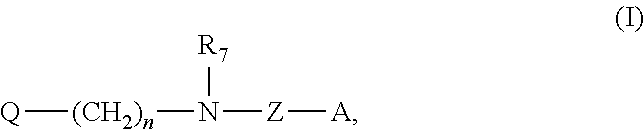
[Q][(CH2)n]N([Z][A])[R7]
